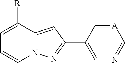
N12N=C(C3=CN=C[A]=C3)C=C1C([R])=CC=C2
